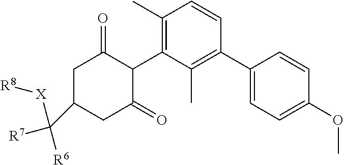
C1(C2=C(C)C(C3C(=O)CC(C([R6])([R7])[X][R8])CC3=O)=C(C)C=C2)=CC=C(OC)C=C1
